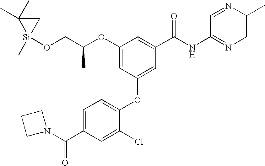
O(CC(OC1=CC(OC2=CC=C(C(N3CCC3)=O)C=C2Cl)=CC(C(NC2=NC=C(C)N=C2)=O)=C1)C)[Si]1(C)CC1(C)C
